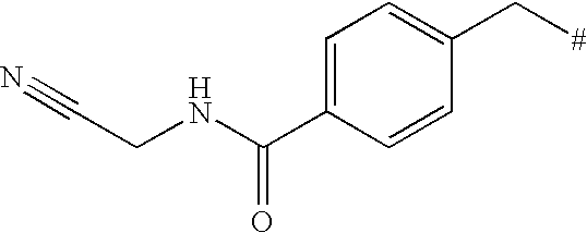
C1=C(C(NCC#N)=O)C=CC(C[#])=C1
